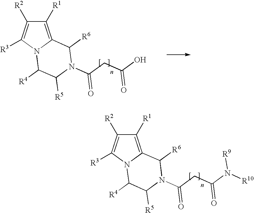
C1([R1])=C2N(C([R3])=C1[R2])C([R4])C([R5])N(C(CC(N([R10])[R9])=O)=O)C2[R6].C1([R1])=C2N(C([R3])=C1[R2])C([R4])C([R5])N(C(CC(O)=O)=O)C2[R6]
